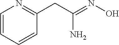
NC(=NO)CC1=NC=CC=C1
